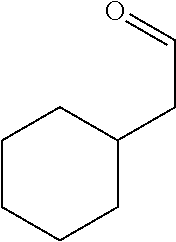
C1CCCC(CC=O)C1
